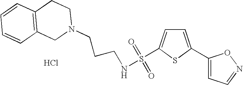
C1=CC2=C(C=C1)CN(CCCNS(C1=CC=C(C3=CC=NO3)S1)(=O)=O)CC2.Cl
